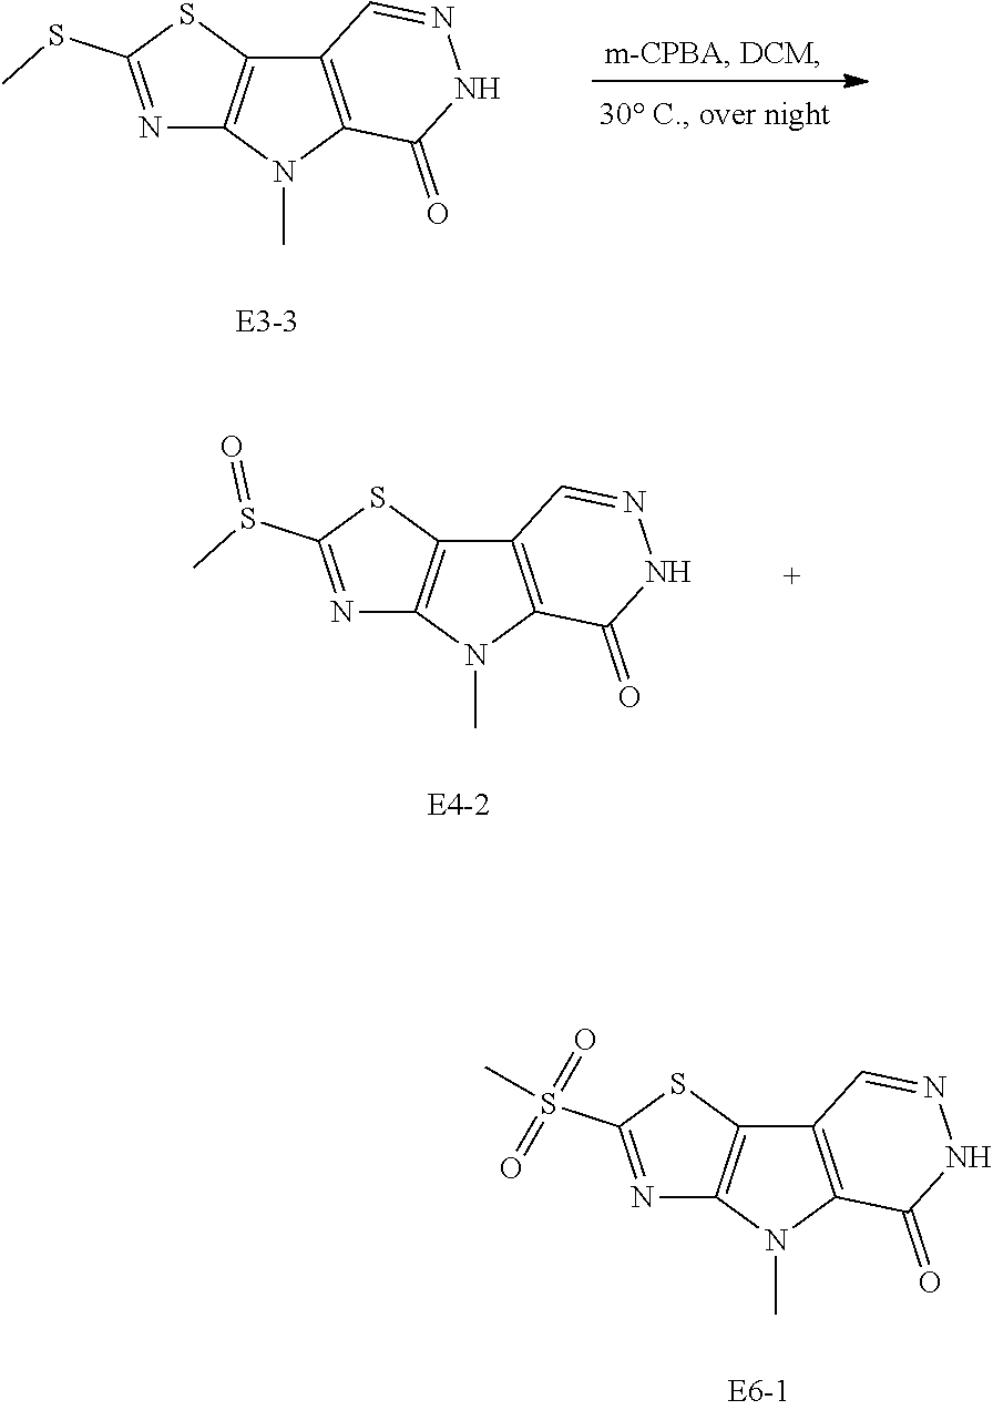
N1=C(SC)SC2=C1N(C)C1=C2C=NNC1=O.N1=C(S(C)=O)SC2=C1N(C)C1=C2C=NNC1=O.N1=C(S(=O)(=O)C)SC2=C1N(C)C1=C2C=NNC1=O
